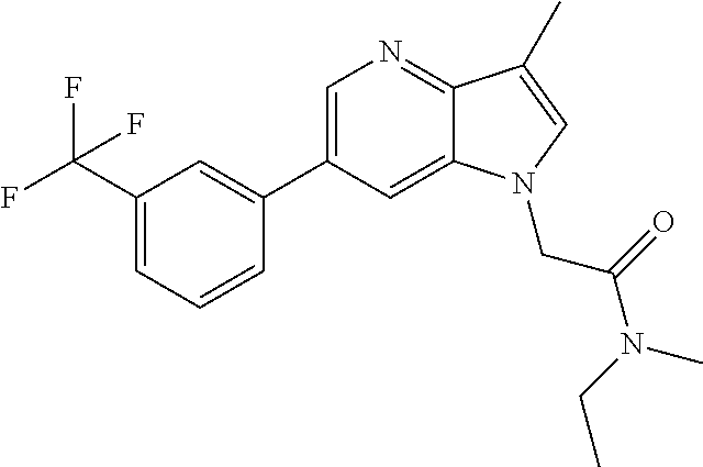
C1=C(C2=CC(C(F)(F)F)=CC=C2)C=C2C(=N1)C(C)=CN2CC(=O)N(CC)C
